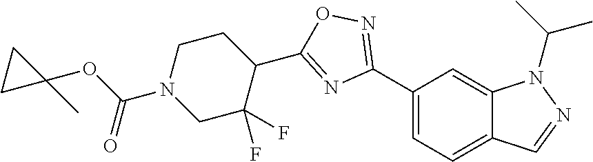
C1(C2=NOC(C3CCN(C(OC4(C)CC4)=O)CC3(F)F)=N2)=CC=C2C(=C1)N(C(C)C)N=C2
